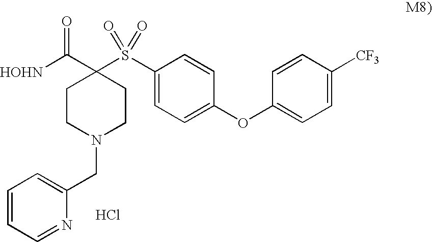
[HOHN]C(=O)C1(S(C2=CC=C(OC3=CC=C([CF3])C=C3)C=C2)(=O)=O)CCN(CC2=CC=CC=N2)CC1.Cl
